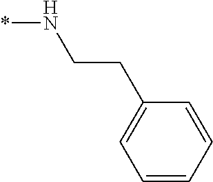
*NCCC1=CC=CC=C1
